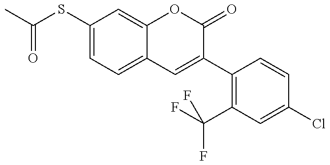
C(SC1=CC=C2C(=C1)OC(=O)C(C1=C(C(F)(F)F)C=C(Cl)C=C1)=C2)(=O)C
